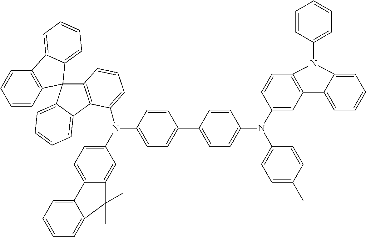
C1=CC2=C(C=C1)C1=CC=CC=C1C21C2=C(C3=CC=CC=C13)C(N(C1=CC=C3C(=C1)C(C)(C)C1=CC=CC=C31)C1=CC=C(C3=CC=C(N(C4=CC=C(C)C=C4)C4=CC5=C(C=C4)N(C4=CC=CC=C4)C4=CC=CC=C54)C=C3)C=C1)=CC=C2
